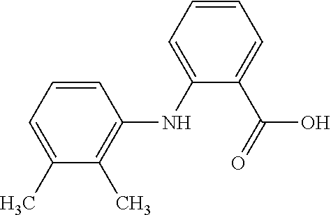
C1(C)=CC=CC(NC2=CC=CC=C2C(=O)O)=C1C
